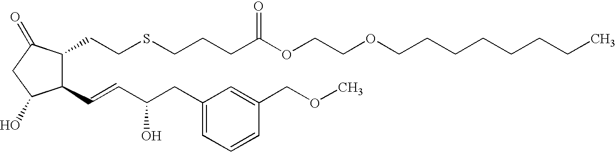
C1(C=CC(CC2=CC=CC(COC)=C2)O)C(CCSCCCC(OCCOCCCCCCCC)=O)C(=O)CC1O
